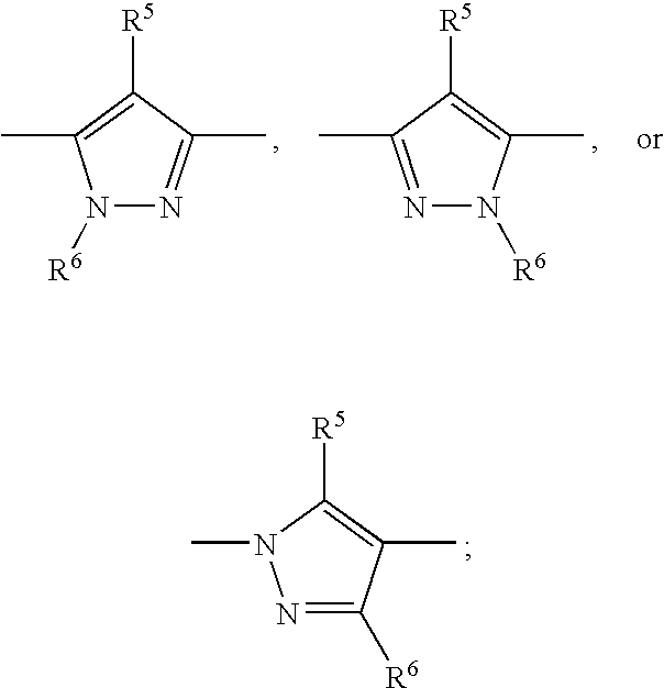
C1([R6])=NN(C)C([R5])=C1C.N1([R6])N=C(C)C([R5])=C1C.N1([R6])N=C(C)C([R5])=C1C
